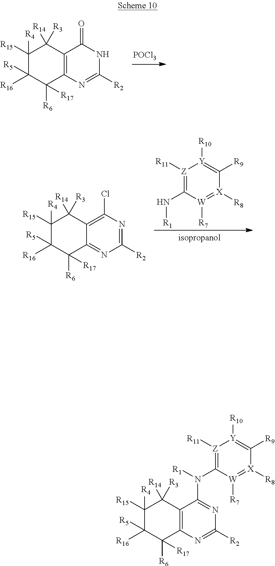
C1([R15])([R4])C([R16])([R5])C([R6])([R17])C2=C(C1([R3])[R14])C(=O)NC([R2])=N2.[POCl3].[R1]NC1=[Z]([R11])[Y]([R10])=C([R9])[X]([R8])=[W]1[R7].C1([R15])([R4])C([R16])([R5])C([R6])([R17])C2=NC([R2])=NC(Cl)=C2C1([R3])[R14].C1([R15])([R4])C([R16])([R5])C([R6])([R17])C2=C(C1([R3])[R14])C(N(C1=[Z]([R11])[Y]([R10])=C([R9])[X]([R8])=[W]1[R7])[R1])=NC([R2])=N2
